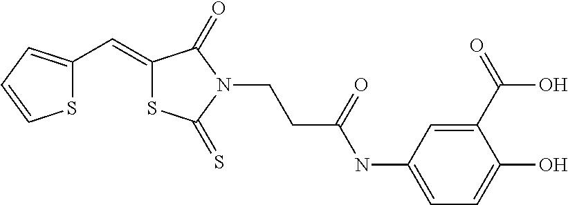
S1C(C=C2SC(=S)N(CCC(NC3=CC=C(O)C(C(=O)O)=C3)=O)C2=O)=CC=C1
